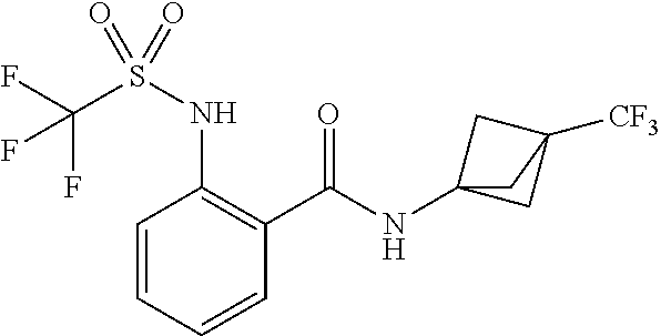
C1=CC=CC(C(=O)NC23CC([CF3])(C2)C3)=C1NS(=O)(=O)C(F)(F)F
